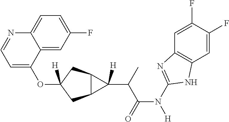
C1=C(OC2([H])CC3C(C2)C3(C(C(N(C2=NC3=C(N2)C=C(F)C(F)=C3)[H])=O)C)[H])C2=CC(F)=CC=C2N=C1
